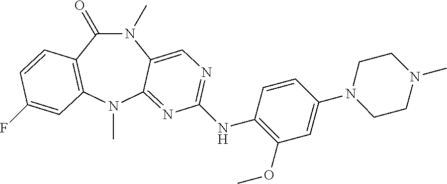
N1(C)C(=O)C2=C(N(C)C3=NC(NC4=C(OC)C=C(N5CCN(C)CC5)C=C4)=NC=C13)C=C(F)C=C2
